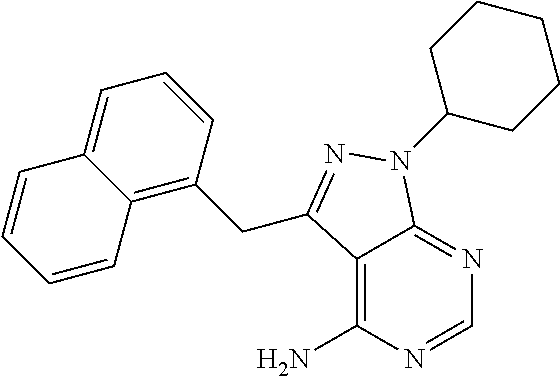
C12=C(N)N=CN=C1N(C1CCCCC1)N=C2CC1=C2C(=CC=C1)C=CC=C2
